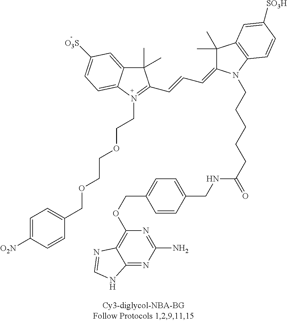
C1(C)(C)C2=CC([O3S])=CC=C2N(CCOCCOCC2=CC=C([O2N])C=C2)=C1C=CC=C1C(C)(C)C2=C(N1CCCCCC(=O)NCC1=CC=C(COC3=C4C(=NC(N)=N3)NC=N4)C=C1)C=CC([SO3H])=C2
